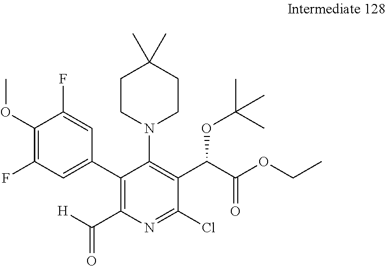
C1CN(C2=C(C(C(OCC)=O)OC(C)(C)C)C(Cl)=NC(C([H])=O)=C2C2=CC(F)=C(OC)C(F)=C2)CCC1(C)C
